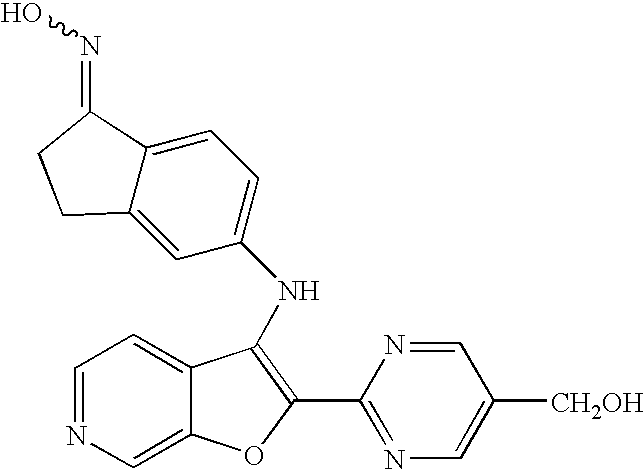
C12=CC=NC=C1OC(C1=NC=C([CH2OH])C=N1)=C2NC1=CC=C2C(=C1)CCC2=NO
